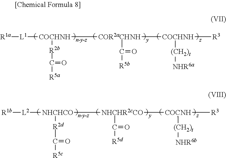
[n-y-z].[y].[R1b][L2][NHCHCO]([NHCHR2cCO]([COCNH]([R3])[(CH2)t][NHR6b])C([R5d])=O)[R2d]C([R5c])=O.[z].[n-y-z].[y].[R1a][L1][COCHNH]([COR2aCHNH]([COCHNH]([R3])[(CH2)t][NHR6a])C([R5b])=O)[R2b]C([R5a])=O.[z]
